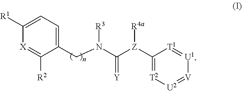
C1(CN(C([Z](C2=[T2][U2]=[V][U1]=[T1]2)[R4a])=[Y])[R3])=CC=C([R1])[X]=C1[R2]
